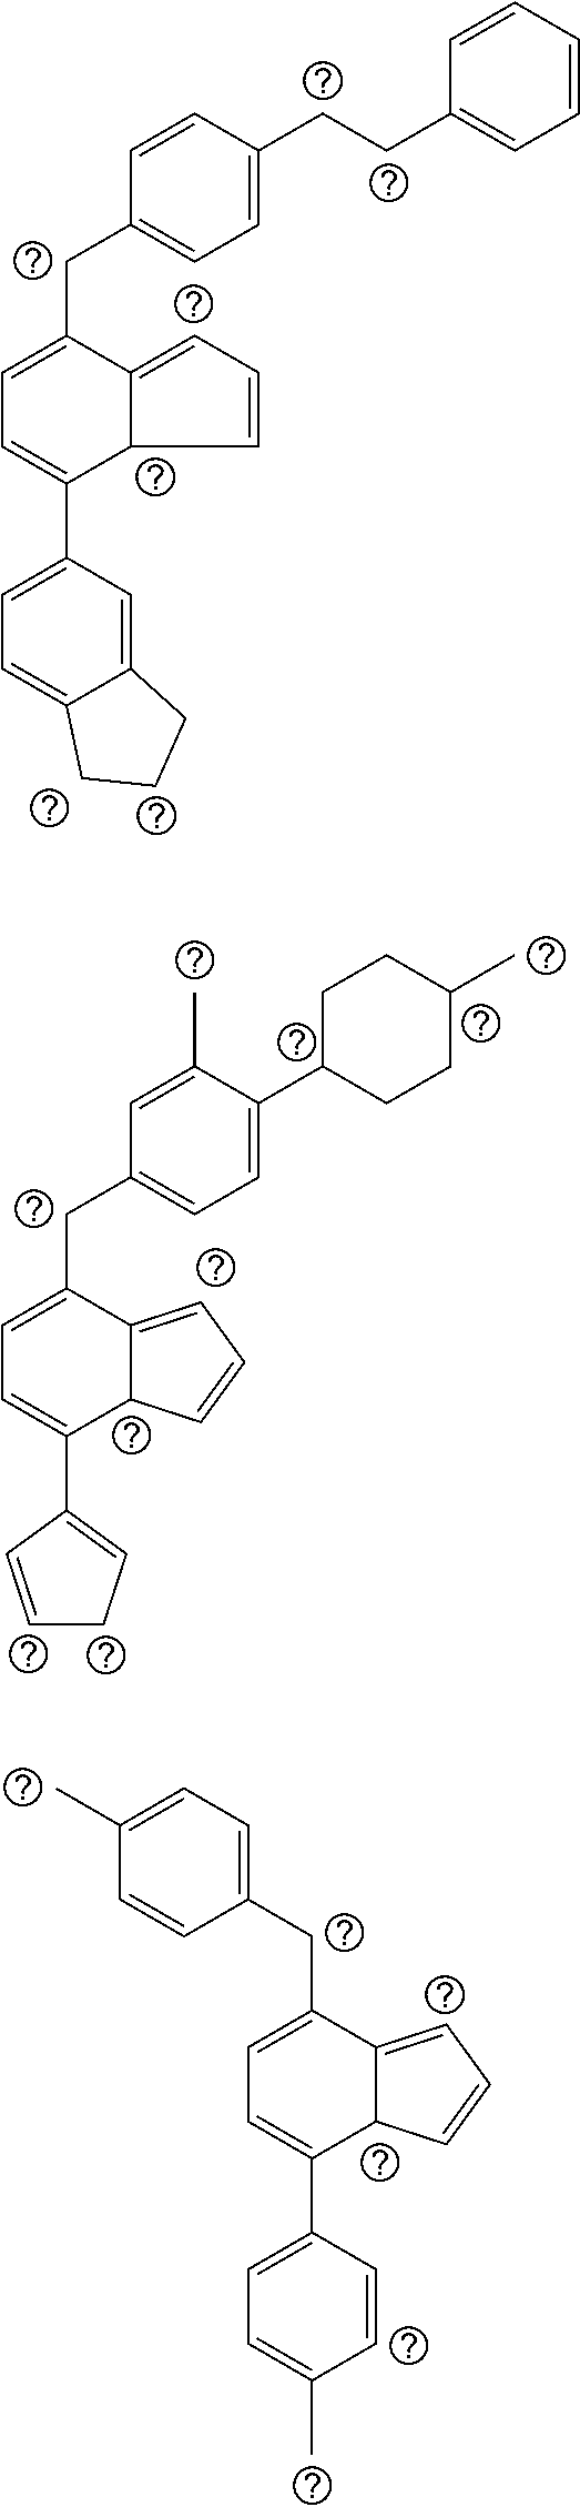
C1C(C2=CC=C(CC3=CC=C(C4=CCC=C4)C4C3=CC=C4)C=C2C)CCC(C)C1.CC1=CC=C(CC2=CC=C(C3=CC=C(C)C=C3)C3C2=CC=C3)C=C1.C1=C(CCC2=CC=CC=C2)C=CC(CC2=CC=C(C3=CC=C4C(=C3)CCC4)C3C2=CC=C3)=C1
